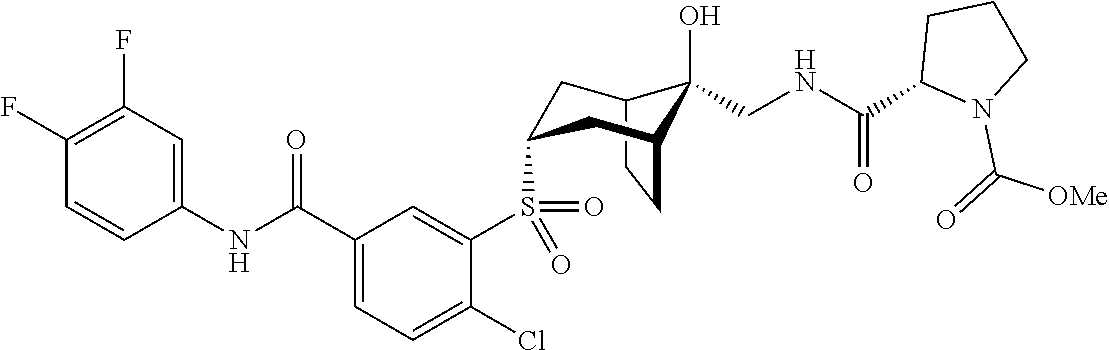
C12CCC(CC(S(C3=CC(C(NC4=CC(F)=C(F)C=C4)=O)=CC=C3Cl)(=O)=O)C1)C2(O)CNC(C1N(C(=O)[OMe])CCC1)=O
